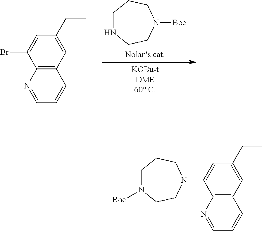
C1NCCN([Boc])CC1.C12=C(C=C(CC)C=C1Br)C=CC=N2.C12=C(C=C(CC)C=C1N1CCN([Boc])CCC1)C=CC=N2
